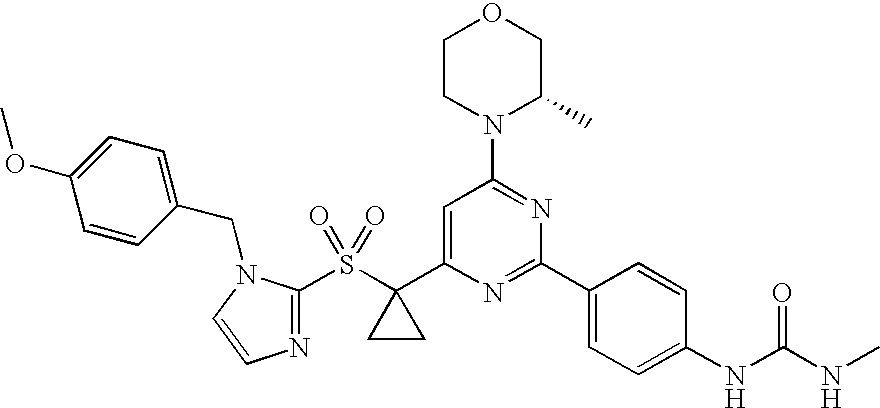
C1CN(C2=NC(C3=CC=C(NC(NC)=O)C=C3)=NC(C3(S(=O)(=O)C4=NC=CN4CC4=CC=C(OC)C=C4)CC3)=C2)C(C)CO1
